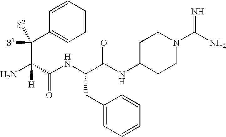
NC(C(NC(C(NC1CCN(C(N)=N)CC1)=O)CC1=CC=CC=C1)=O)(C(C1=CC=CC=C1)([S1])[S2])[H]
